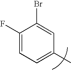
C1(F)=CC=C(C)C=C1Br
